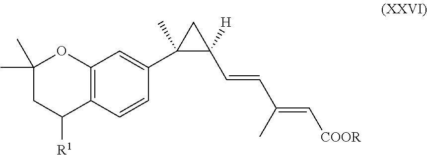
C12=C(C=CC(C3(C)C(C=CC(=C[COOR])C)([H])C3)=C1)C([R1])CC(C)(C)O2
